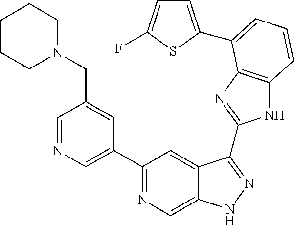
C1=NC=C(C2=NC=C3C(=C2)C(C2=NC4=C(N2)C=CC=C4C2=CC=C(F)S2)=NN3)C=C1CN1CCCCC1
